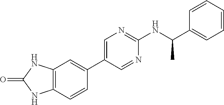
C12=C(C=CC(C3=CN=C(NC(C4=CC=CC=C4)C)N=C3)=C1)NC(=O)N2
